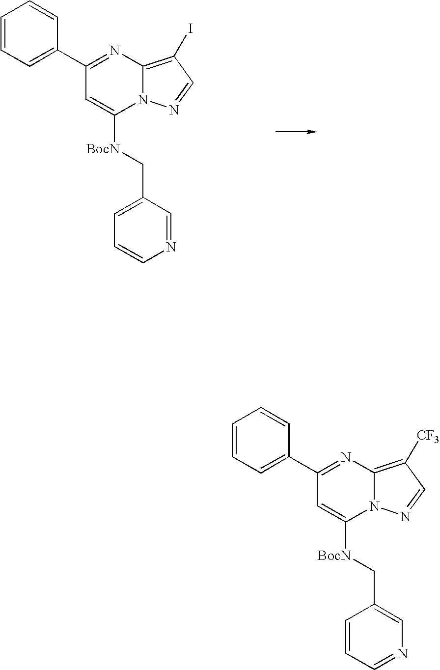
C1(C2=CC=CC=C2)=NC2=C([CF3])C=NN2C([BocN]CC2=CN=CC=C2)=C1.C1(C2=CC=CC=C2)=NC2=C(I)C=NN2C([BocN]CC2=CC=CN=C2)=C1
